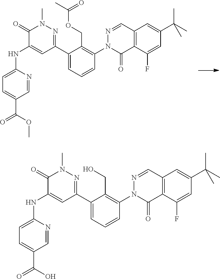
C1=NC(NC2=CC(C3=CC=CC(N4C(=O)C5=C(C=N4)C=C(C(C)(C)C)C=C5F)=C3COC(C)=O)=NN(C)C2=O)=CC=C1C(OC)=O.C1=NC(NC2=CC(C3=CC=CC(N4C(=O)C5=C(C=N4)C=C(C(C)(C)C)C=C5F)=C3CO)=NN(C)C2=O)=CC=C1C(O)=O
